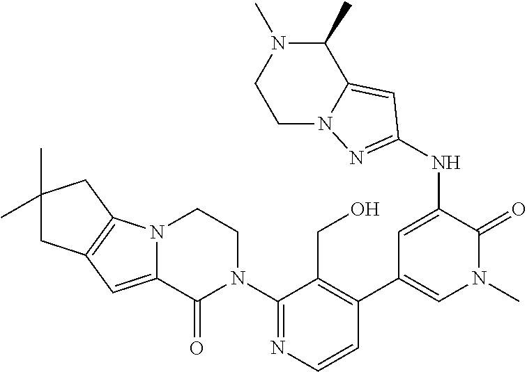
C1=CN=C(N2CCN3C(=CC4=C3CC(C)(C)C4)C2=O)C(CO)=C1C1=CN(C)C(=O)C(NC2=NN3CCN(C)C(C)C3=C2)=C1
